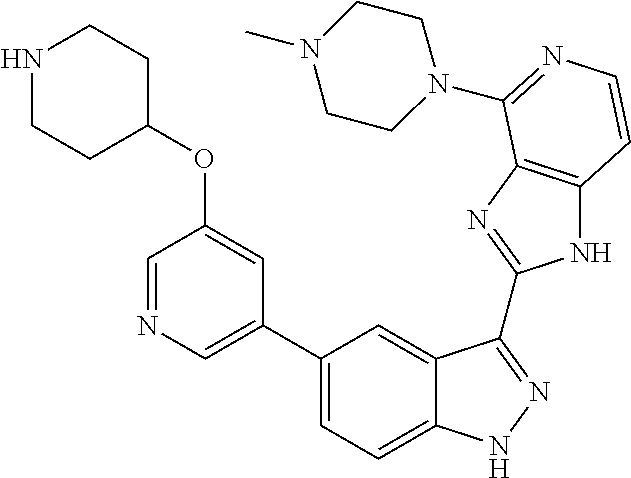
C1(C2=CN=CC(OC3CCNCC3)=C2)=CC=C2C(=C1)C(C1=NC3=C(N1)C=CN=C3N1CCN(C)CC1)=NN2
